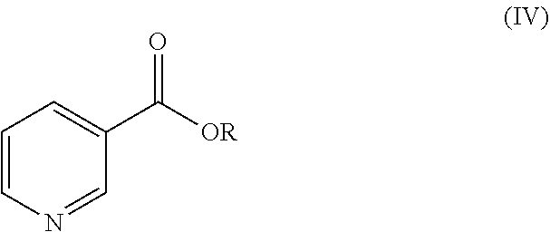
C1=CN=CC(C([OR])=O)=C1
